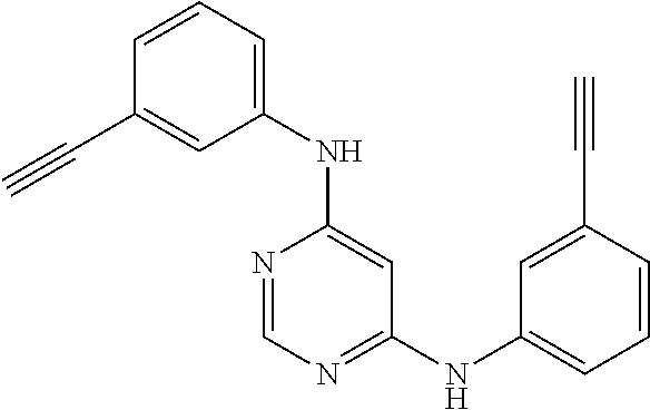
C1=CC=C(NC2=CC(NC3=CC=CC(C#C)=C3)=NC=N2)C=C1C#C
